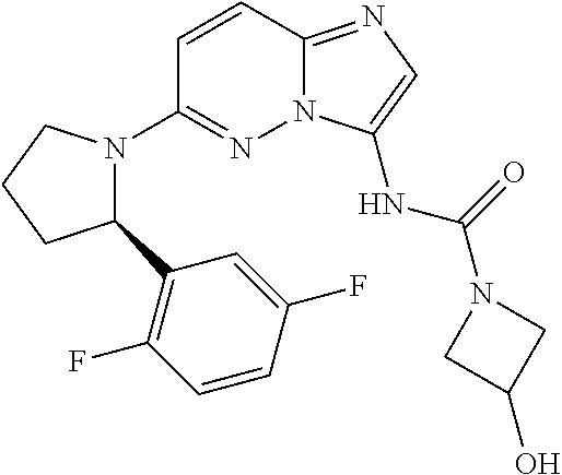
C12=NC=C(NC(=O)N3CC(O)C3)N1N=C(N1C(C3=C(F)C=CC(F)=C3)CCC1)C=C2
